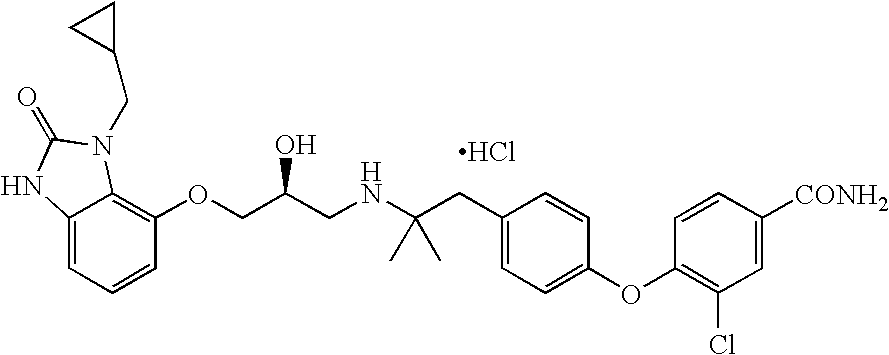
C1=CC(OCC(CNC(CC2=CC=C(OC3=C(Cl)C=C([CONH2])C=C3)C=C2)(C)C)O)=C2C(=C1)NC(=O)N2CC1CC1.Cl
